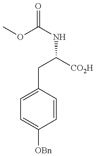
COC(NC([CO2H])CC1=CC=C([OBn])C=C1)=O
